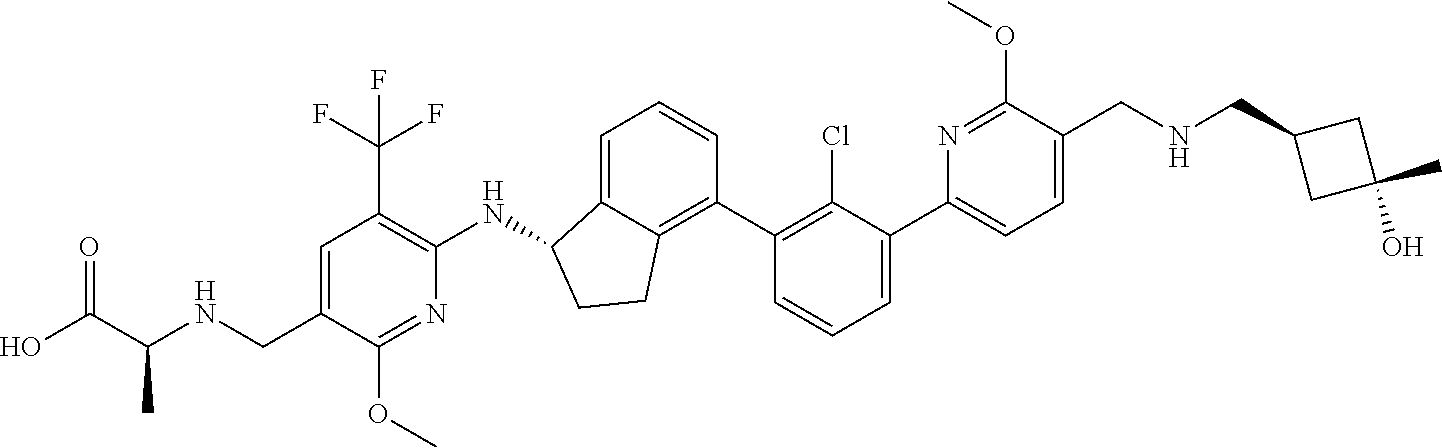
C1(CNC(C(O)=O)C)=CC(C(F)(F)F)=C(NC2C3=CC=CC(C4=C(Cl)C(C5=CC=C(CNCC6CC(O)(C)C6)C(OC)=N5)=CC=C4)=C3CC2)N=C1OC
